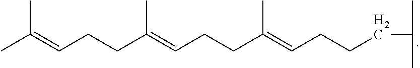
C(=CCCC(=CCCC(=CCCCC(C)C)C)C)(C)C
